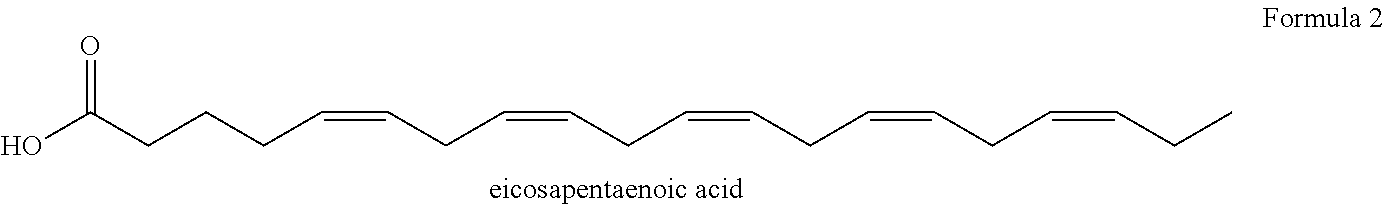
OC(CCCC=CCC=CCC=CCC=CCC=CCC)=O
